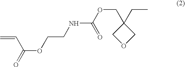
C1(CC)(COC(NCCOC(C=C)=O)=O)COC1
